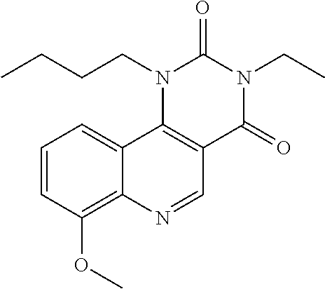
C1=CC(OC)=C2C(=C1)C1=C(C=N2)C(=O)N(CC)C(=O)N1CCCC
